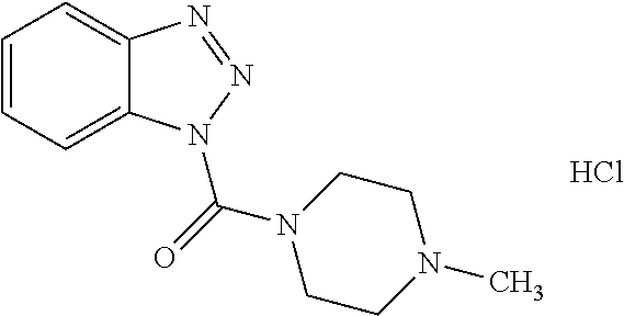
C1=CC=C2C(=C1)N=NN2C(=O)N1CCN(C)CC1.Cl
